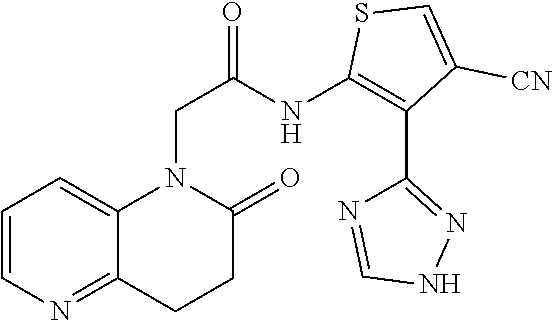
C1=CN=C2C(=C1)N(CC(=O)NC1=C(C3=NNC=N3)C([CN])=CS1)C(=O)CC2
